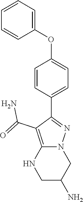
C1=CC=C(OC2=CC=C(C3=NN4C(=C3C(=O)N)NCC(N)C4)C=C2)C=C1
